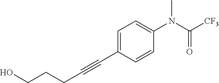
C1=C(C#CCCCO)C=CC(N(C([CF3])=O)C)=C1
